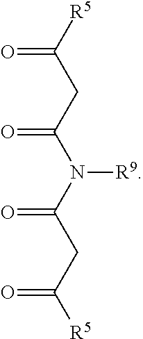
[R5]C(CC(N(C(CC([R5])=O)=O)[R9])=O)=O
